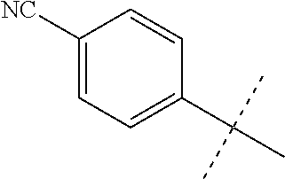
C1(C(C)(C)C)=CC=C([NC])C=C1
